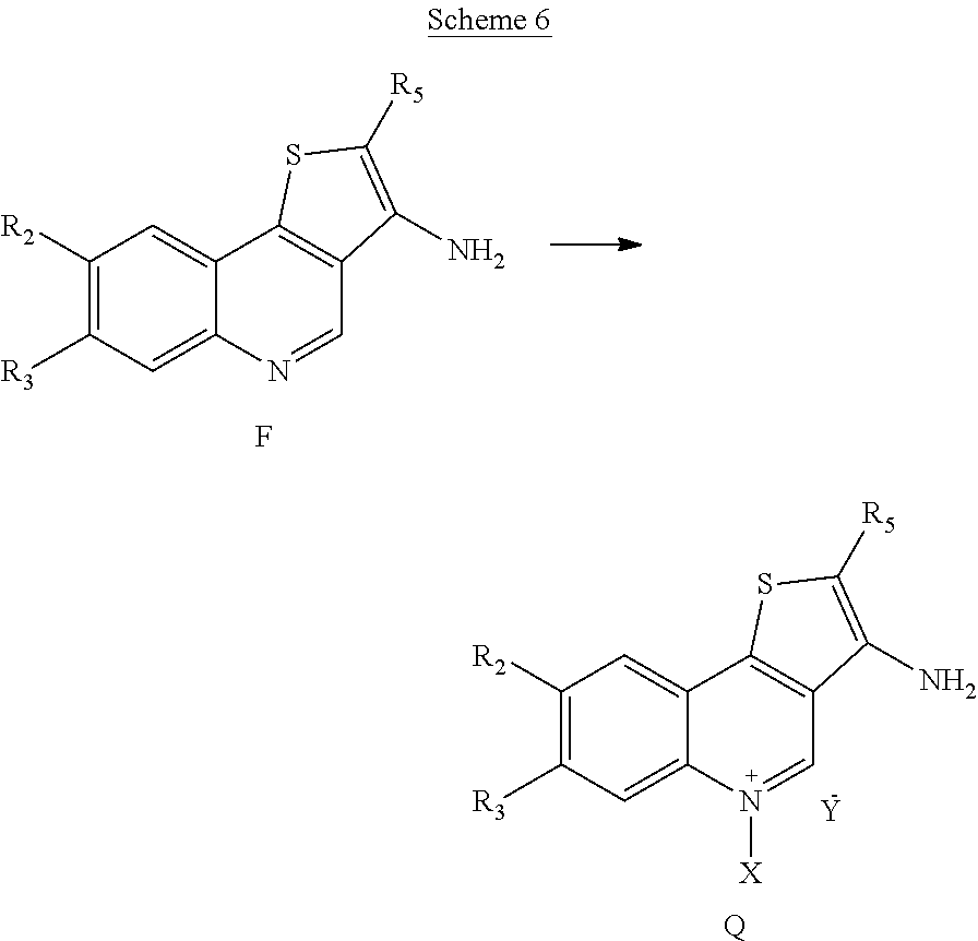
C1([R2])=C([R3])C=C2C(=C1)C1=C(C=N2)C(N)=C([R5])S1.F.C1([R2])=C([R3])C=C2C(=C1)C1=C(C=N2[X])C(N)=C([R5])S1.[Q].[Y]
